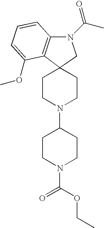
C1CN(C(OCC)=O)CCC1N1CCC2(CC1)C1=C(N(C(=O)C)C2)C=CC=C1OC
